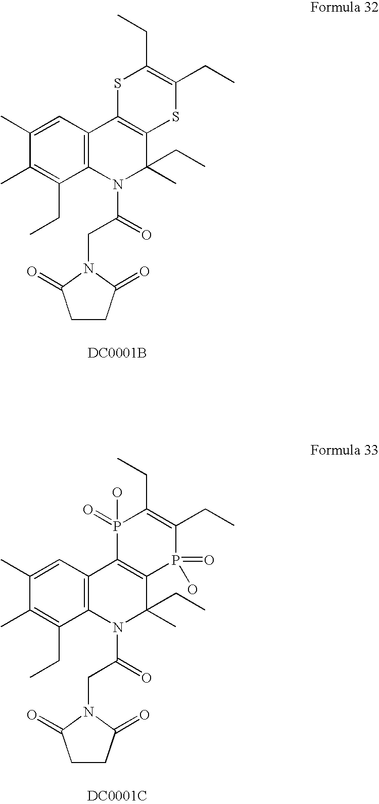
C12=C(SC(CC)=C(CC)S1)C(C)(CC)N(C(=O)CN1C(=O)CCC1=O)C1=C2C=C(C)C(C)=C1CC.[DC0001B].C12=C(P(=O)(O)C(CC)=C(CC)P1(=O)O)C(C)(CC)N(C(=O)CN1C(=O)CCC1=O)C1=C2C=C(C)C(C)=C1CC.[DC0001C]
